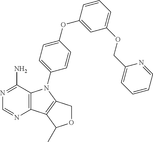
C12=C(C(N)=NC=N1)N(C1=CC=C(OC3=CC(OCC4=CC=CC=N4)=CC=C3)C=C1)C1=C2C(C)OC1
